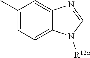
C1(C)=CC=C2C(=C1)N=CN2[R12a]
